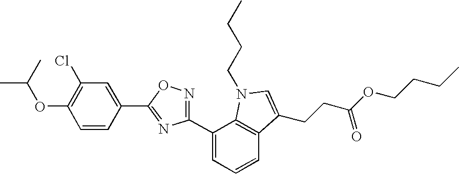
C1(OC(C)C)=C(Cl)C=C(C2=NC(C3=CC=CC4=C3N(CCCC)C=C4CCC(OCCCC)=O)=NO2)C=C1
